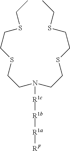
CCSCCSCCN([R1c][R1b][R1a][RF])CCSCCSCC
